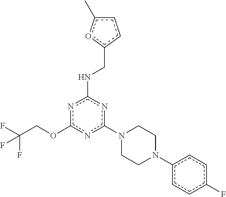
c1(N2CCN(c3ccc(F)cc3)CC2)nc(NCc2ccc(C)o2)nc(OCC(F)(F)F)n1
